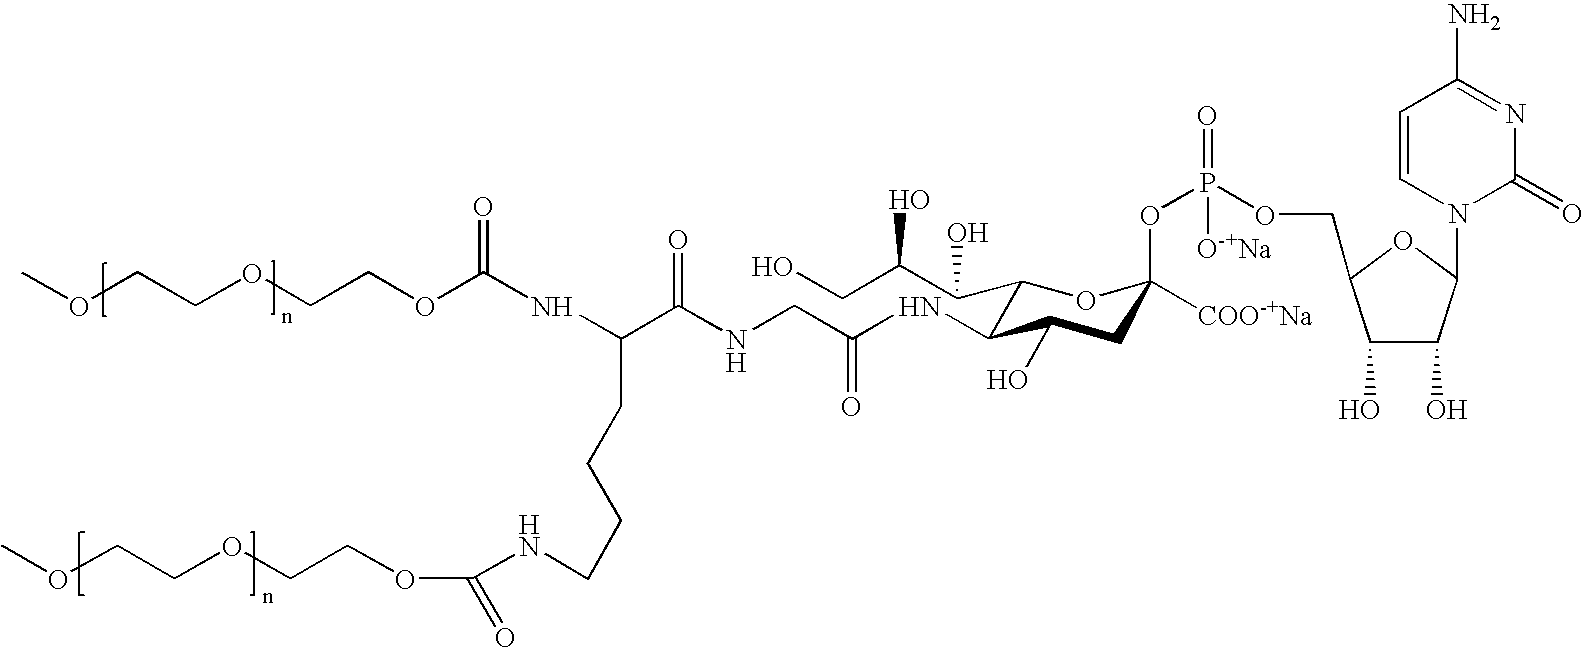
O(CCOCCOC(NC(C(NCC(NC1C(C(C(CO)O)O)OC([COO-+Na])(OP(=O)(OCC2C(O)C(O)C(N3C(=O)N=C(N)C=C3)O2)[O-+Na])CC1O)=O)=O)CCCCNC(OCCOCCOC)=O)=O)C
